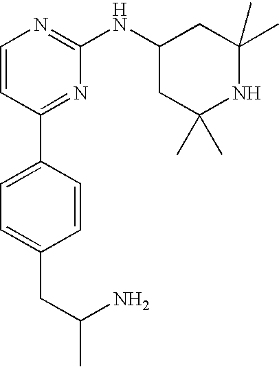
C1=CC(C2=CC=C(CC(N)C)C=C2)=NC(NC2CC(C)(C)NC(C)(C)C2)=N1
